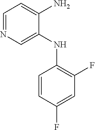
C1=CC(F)=CC(F)=C1NC1=CN=CC=C1N
